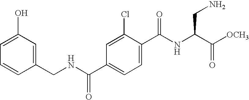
C1(Cl)=CC(C(NCC2=CC(O)=CC=C2)=O)=CC=C1C(NC(C([OCH3])=O)CN)=O
